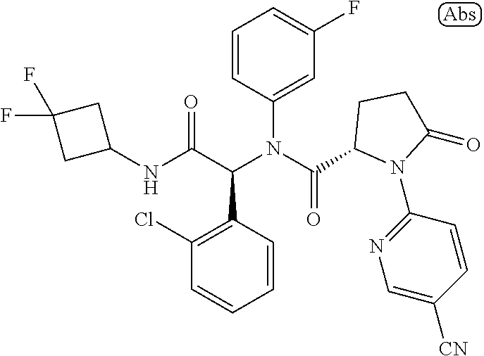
C1(NC(C(N(C(=O)C2N(C3=NC=C([CN])C=C3)C(=O)CC2)C2=CC(F)=CC=C2)C2=C(Cl)C=CC=C2)=O)CC(F)(F)C1
